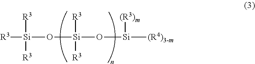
[(R4)3-m][Si](O[Si](O[Si]([R3])([R3])[R3])([R3])[R3])[(R3)m]
